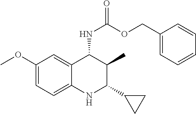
C1(OC)=CC=C2C(=C1)C(NC(OCC1=CC=CC=C1)=O)C(C)C(C1CC1)N2
